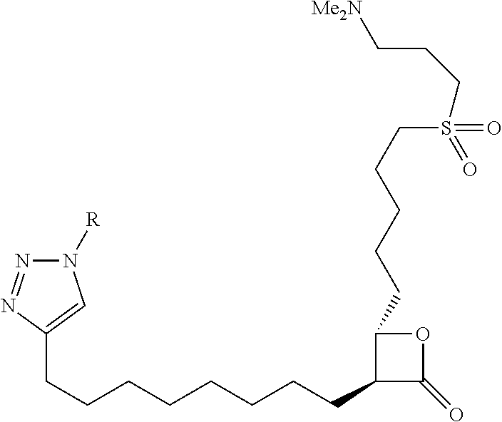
C(CCCCCCCC1C(=O)OC1CCCCCS(=O)(=O)CCC[Me2N])C1=CN([R])N=N1
